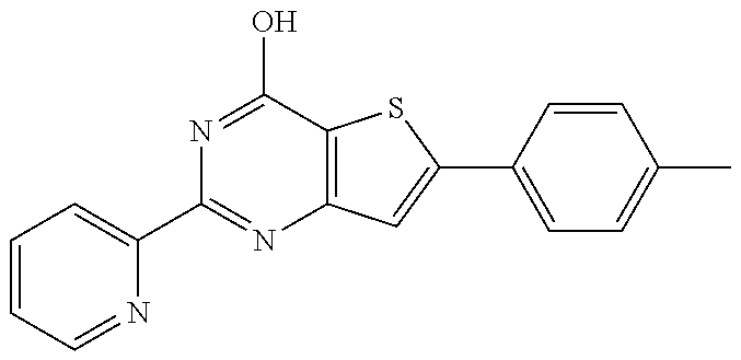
C1=CC=NC(C2=NC3=C(C(O)=N2)SC(C2=CC=C(C)C=C2)=C3)=C1
